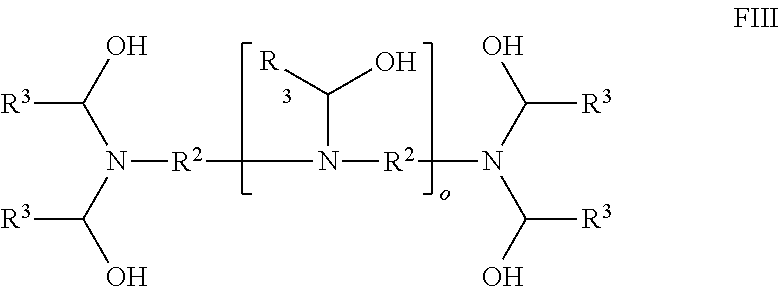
[R3]C(O)N(C(O)[R3])[R2]N([R2]N(C([R3])O)C([R3])O)C(O)[R]
